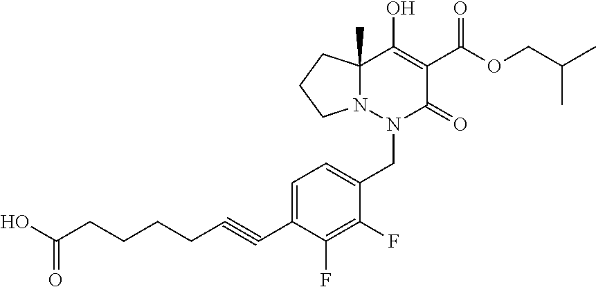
C12(C)N(N(CC3=CC=C(C#CCCCCC(O)=O)C(F)=C3F)C(=O)C(C(OCC(C)C)=O)=C1O)CCC2
